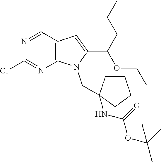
N1=CC2=C(N=C1Cl)N(CC1(NC(=O)OC(C)(C)C)CCCC1)C(C(CCC)OCC)=C2
